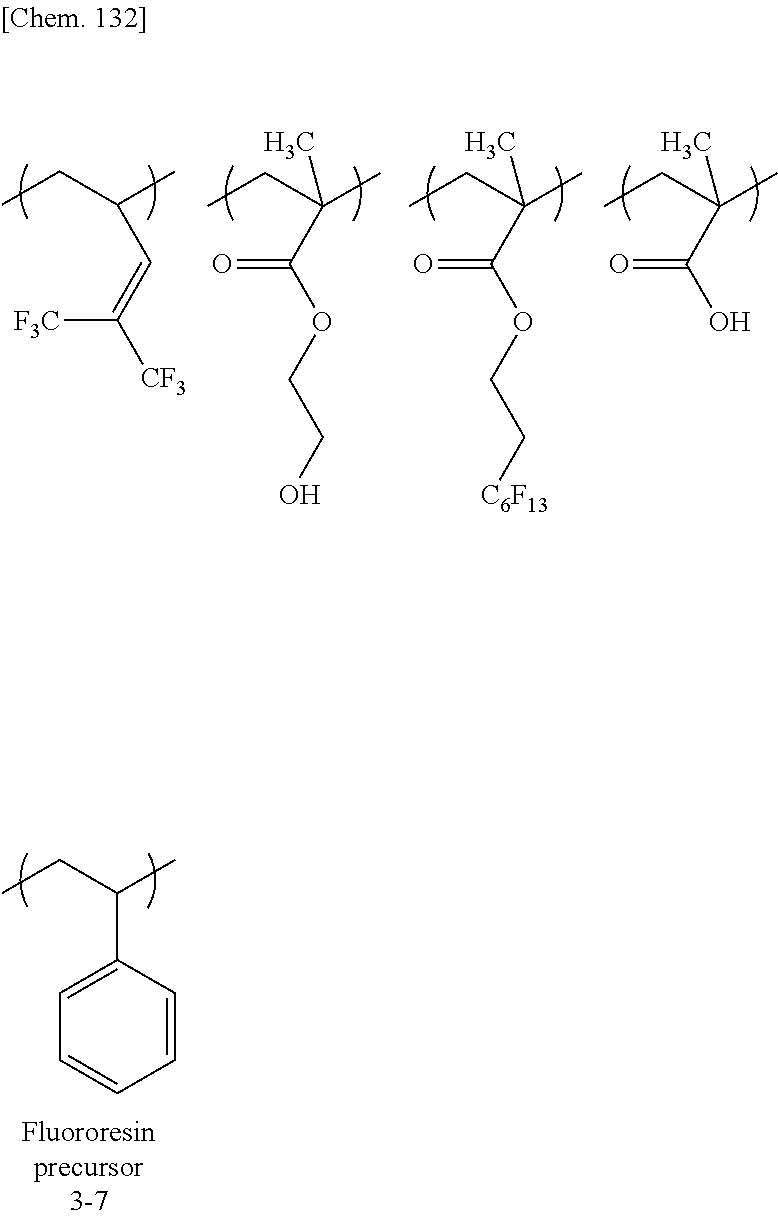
CCC(C)C=C([CF3])[F3C].CCC(C)(C)C(OCCO)=O.CCC(C)(C(=O)OCC[C6F13])C.CCC(C)(C(O)=O)C.CCC(C)C1=CC=CC=C1
